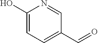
C1(O)=CC=C(C=O)C=N1
